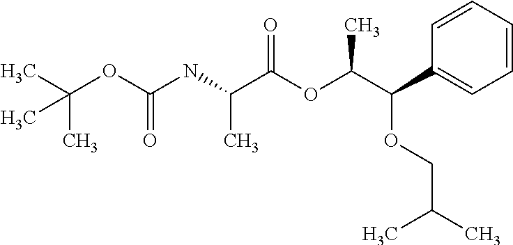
C(OC(NC(C(OC(C(OCC(C)C)C1=CC=CC=C1)C)=O)C)=O)(C)(C)C
